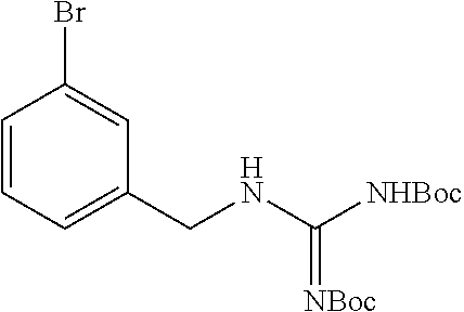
BrC1=CC(CNC([NHBoc])=[NBoc])=CC=C1
